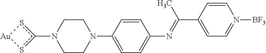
C1CN(C2=CC=C(N=C(C3=CC=N([BF3])C=C3)C)C=C2)CCN1c1s[Au]s1
